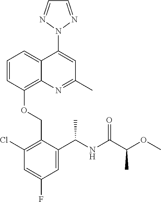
C1=CC(OCC2=C(Cl)C=C(F)C=C2C(NC(C(OC)C)=O)C)=C2C(=C1)C(N1N=CC=N1)=CC(C)=N2
